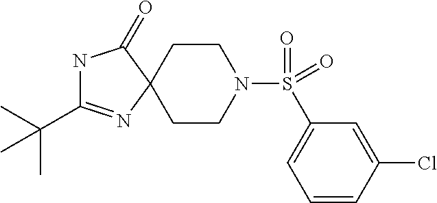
N1C(C(C)(C)C)=NC2(C1=O)CCN(S(=O)(=O)C1=CC=CC(Cl)=C1)CC2
